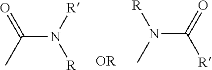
C(N([R])[R])(C)=O.N(C(=O)[R])(C)[R]
